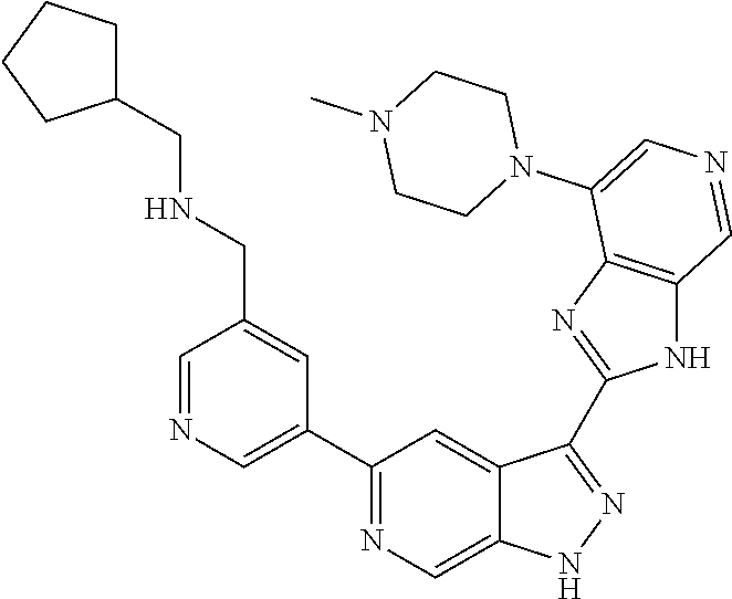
C1(C2=CN=CC(CNCC3CCCC3)=C2)=NC=C2C(=C1)C(C1=NC3=C(N1)C=NC=C3N1CCN(C)CC1)=NN2
